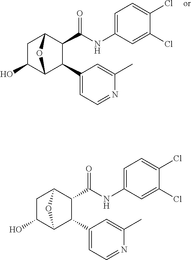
C1C(O)C2C(C3=CC=NC(C)=C3)C(C(NC3=CC=C(Cl)C(Cl)=C3)=O)C1O2.C1C(O)C2C(C3=CC=NC(C)=C3)C(C(NC3=CC=C(Cl)C(Cl)=C3)=O)C1O2
